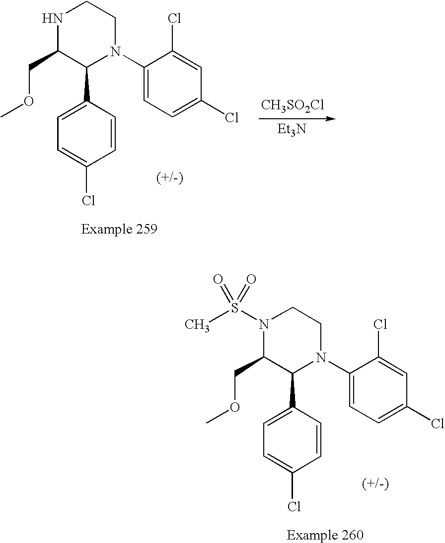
N1C(COC)C(C2=CC=C(Cl)C=C2)N(C2=CC=C(Cl)C=C2Cl)CC1.[CH3SO2Cl].[Et3N].N1(S(=O)(C)=O)C(COC)C(C2=CC=C(Cl)C=C2)N(C2=CC=C(Cl)C=C2Cl)CC1
